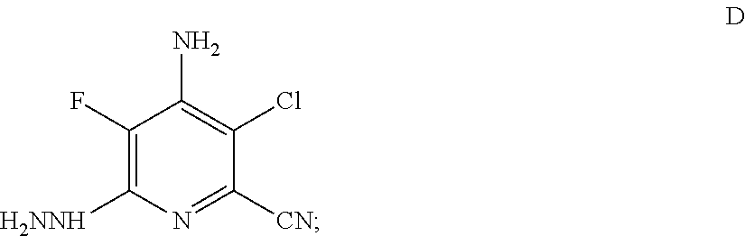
C1(F)=C([H2NNH])N=C([CN])C(Cl)=C1N
